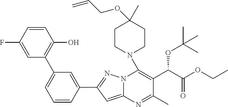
C1=CC(F)=CC(C2=CC=CC(C3=NN4C(=C3)N=C(C)C(C(OC(C)(C)C)C(=O)OCC)=C4N3CCC(C)(OCC=C)CC3)=C2)=C1O
